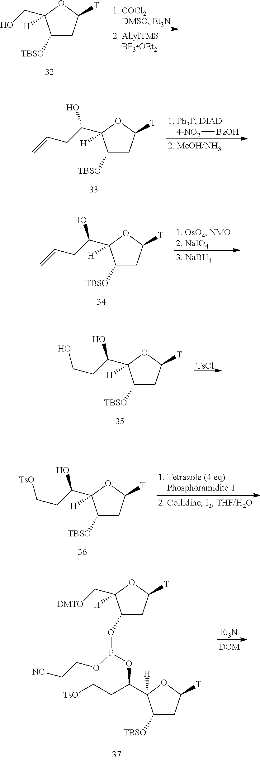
C1([TBSO])CC([T])OC1(CO)[H].[4-NO2][BzOH].C1([TBSO])CC([T])OC1(C(CC=C)O)[H].C1([TBSO])CC([T])OC1(C(CC=C)O)[H].C1([TBSO])CC([T])OC1(C(CCO)O)[H].[TsCl].C1([TBSO])CC([T])OC1(C(CC[TsO])O)[H].[Et3N].C1(OP(OC(C2([H])C([TBSO])CC([T])O2)CC[TsO])OCC[NC])CC([T])OC1(C[DMTO])[H]
